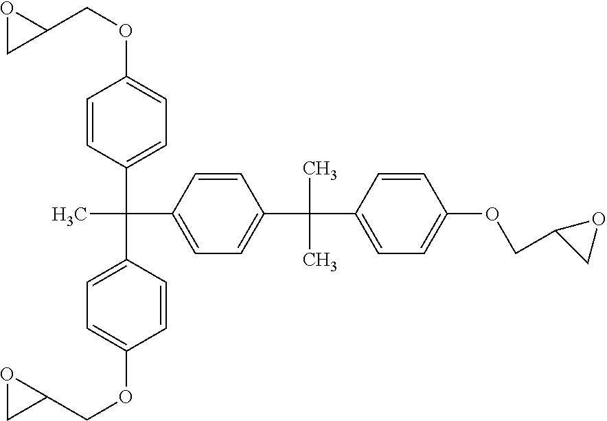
C1=CC(C(C2=CC=C(C(C)(C)C3=CC=C(OCC4CO4)C=C3)C=C2)(C)C2=CC=C(OCC3OC3)C=C2)=CC=C1OCC1OC1
